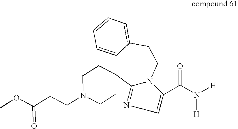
C1N(CCC(OC)=O)CCC2(C1)C1=CC=CC=C1CCN1C(C(=O)N([H])[H])=CN=C21
